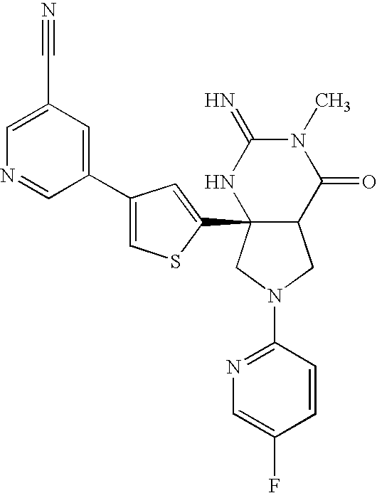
C1(N2CC3C(C4=CC(C5=CC(C#N)=CN=C5)=CS4)(C2)NC(=N)N(C)C3=O)=NC=C(F)C=C1
